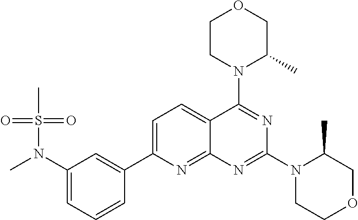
C1=C(C2=CC(N(S(C)(=O)=O)C)=CC=C2)N=C2C(=C1)C(N1C(C)COCC1)=NC(N1CCOCC1C)=N2
